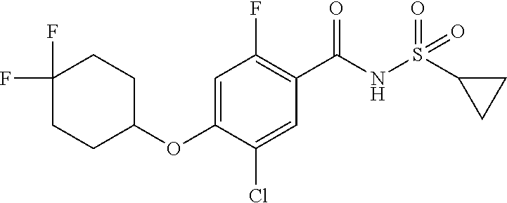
C1(F)(F)CCC(OC2=CC(F)=C(C(NS(=O)(=O)C3CC3)=O)C=C2Cl)CC1
